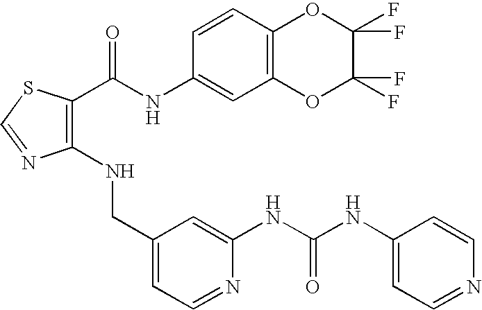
C1(NCC2=CC=NC(NC(NC3=CC=NC=C3)=O)=C2)=C(C(NC2=CC3=C(C=C2)OC(F)(F)C(F)(F)O3)=O)SC=N1
